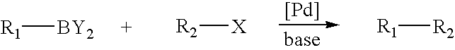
[R1][BY2].[R2][X].[Pd].[R1][R2]
